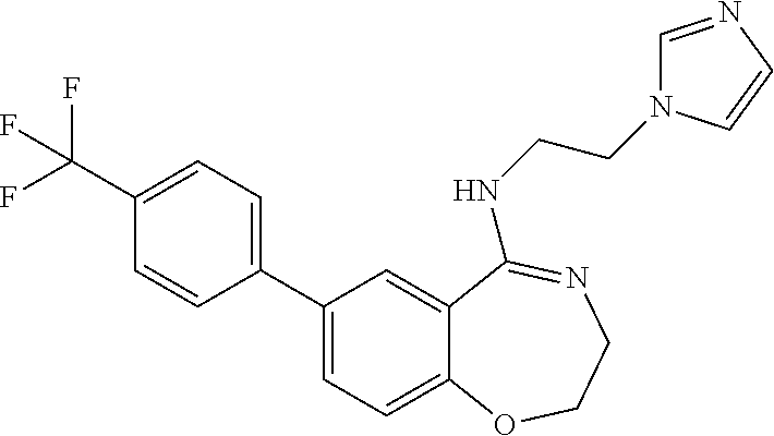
C1(C2=CC=C3C(=C2)C(NCCN2C=NC=C2)=NCCO3)=CC=C(C(F)(F)F)C=C1
